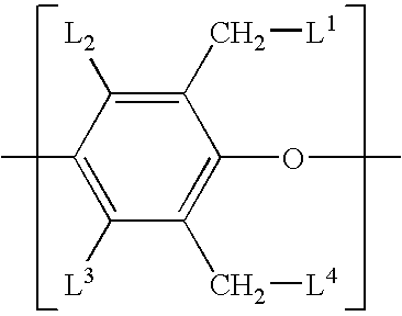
CC1=C([L3])C(C[L4])=C(OC)C(C[L1])=C1[L2]
